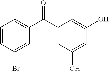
C1=CC(Br)=CC(C(C2=CC(O)=CC(O)=C2)=O)=C1
